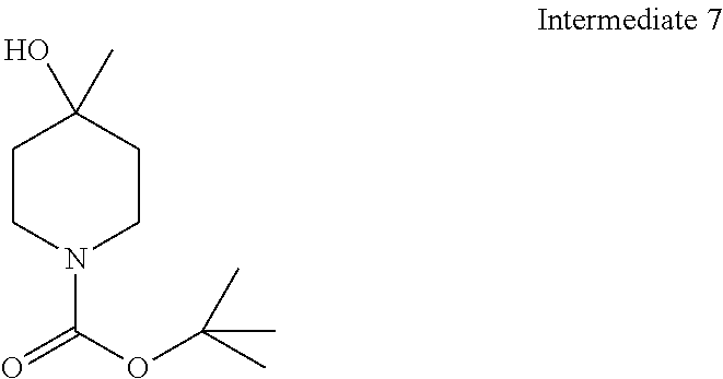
C1CN(C(OC(C)(C)C)=O)CCC1(O)C
